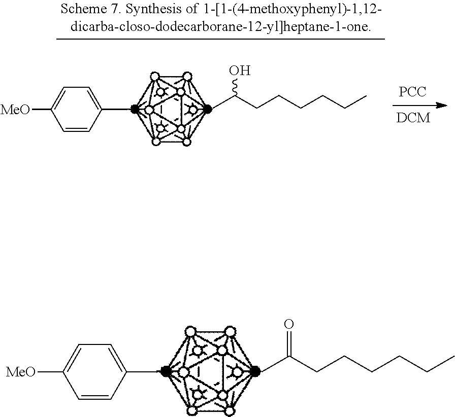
[MeO]C1=CC=C(C)C=C1.CC(CCCCCC)=O.[PCC].[MeO]C1=CC=C(C)C=C1.CC(CCCCCC)O
